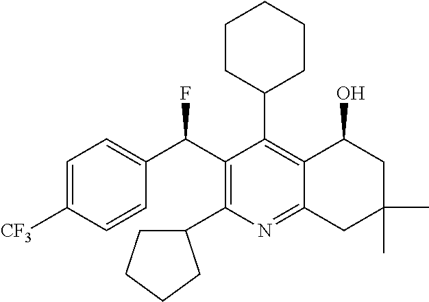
C1(C(C2=CC=C([CF3])C=C2)F)=C(C2CCCC2)N=C2C(=C1C1CCCCC1)C(O)CC(C)(C)C2
